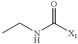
CCNC([X1])=O
